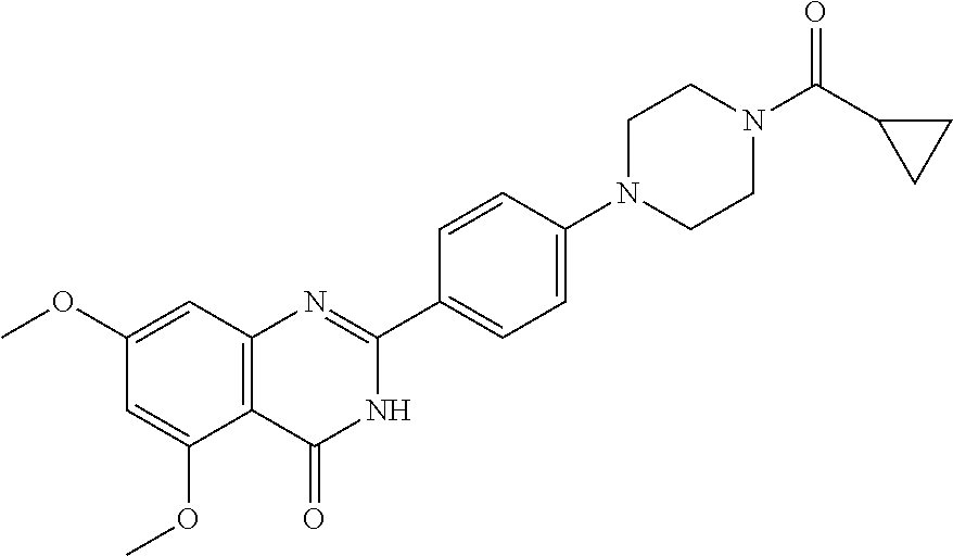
COC1=CC2=C(C(OC)=C1)C(=O)NC(C1=CC=C(N3CCN(C(C4CC4)=O)CC3)C=C1)=N2
